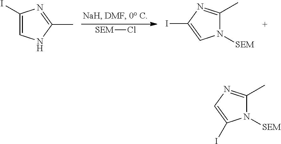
Cl[SEM].C1(I)=CNC(C)=N1.N1([SEM])C(C)=NC(I)=C1.N1([SEM])C(C)=NC=C1I
